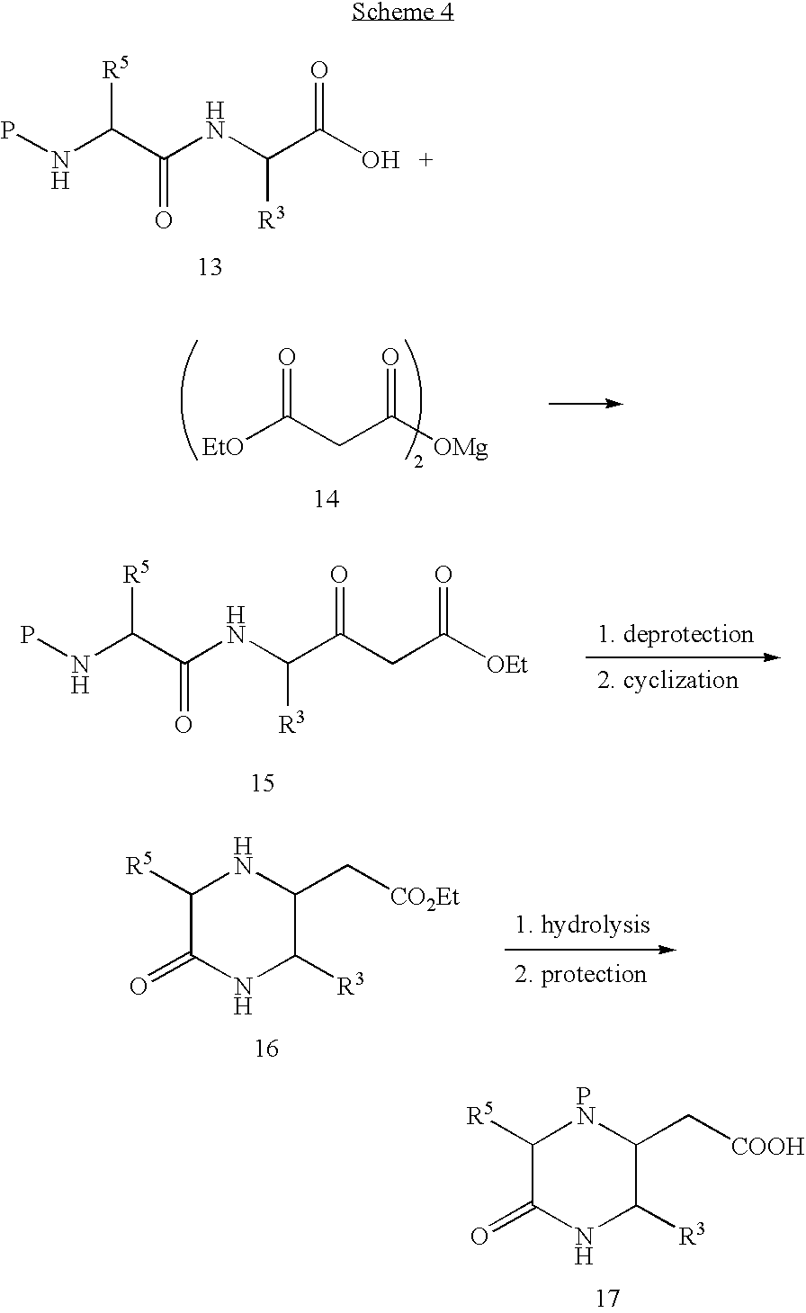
[OH   +]C(C(NC(C(NP)[R5])=O)[R3])=O.[EtO]C(CC([OMg])=O)=O.C1([R5])C(=O)NC([R3])C(C[COOH])[PN]1.C(C(C(NC(C(NP)[R5])=O)[R3])=O)C([OEt])=O.C1([R5])C(=O)NC([R3])C(C[CO2Et])N1
